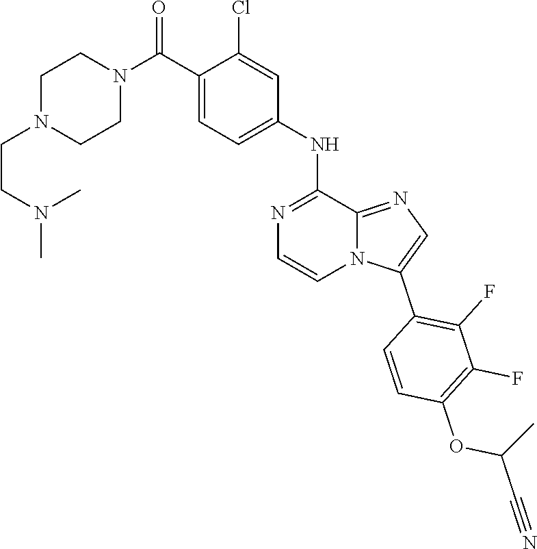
CN(CCN1CCN(C(C2=CC=C(NC3=NC=CN4C3=NC=C4C3=C(F)C(F)=C(OC(C#N)C)C=C3)C=C2Cl)=O)CC1)C
